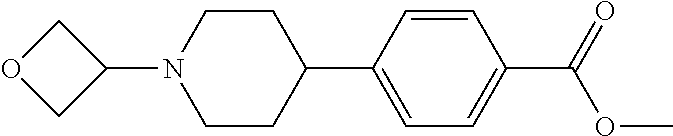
C1CC(C2=CC=C(C(=O)OC)C=C2)CCN1C1COC1
